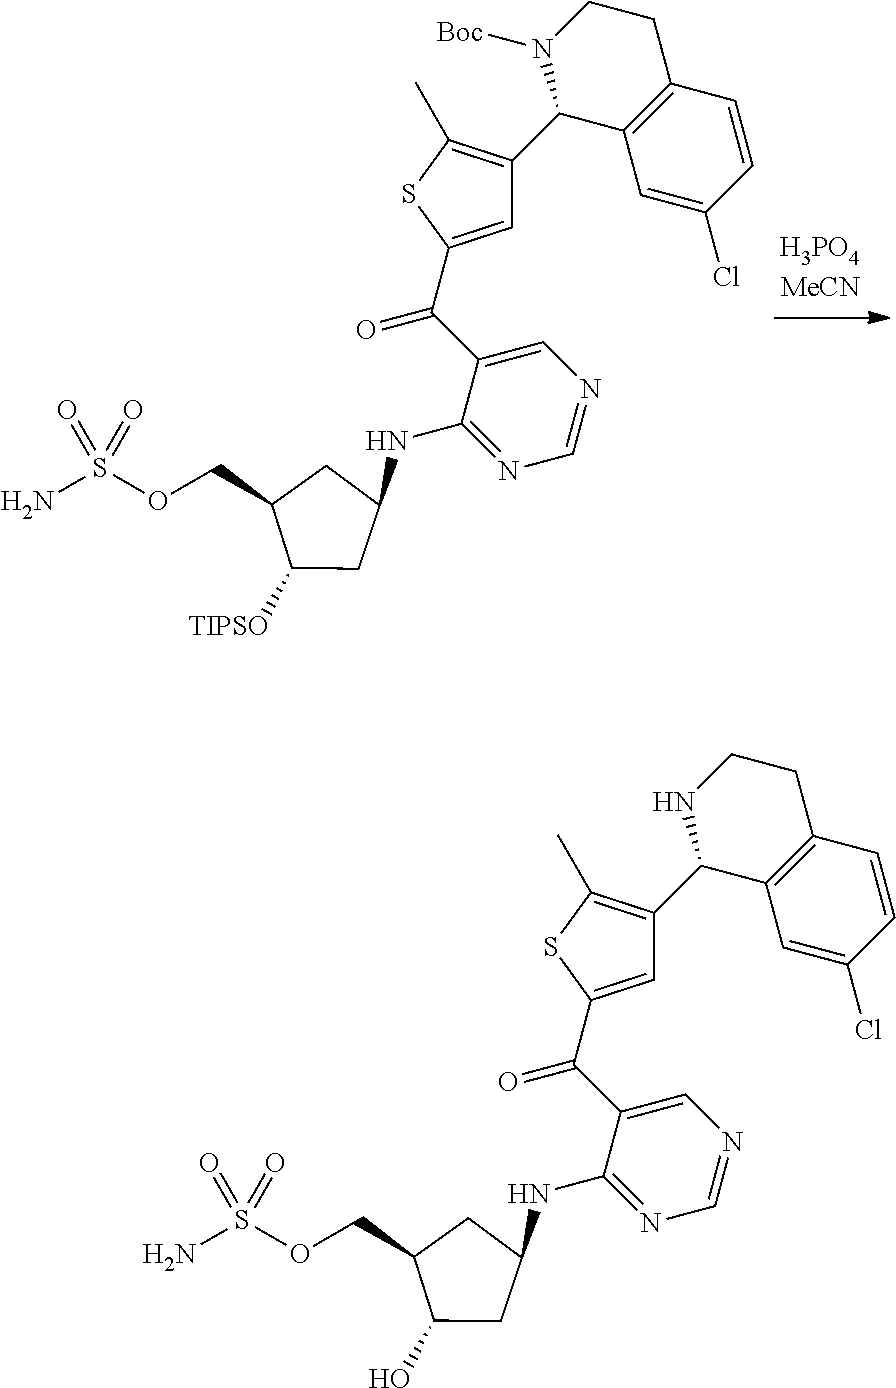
C1(C2=C(C)SC(C(C3=CN=CN=C3NC3CC(O)C(COS(N)(=O)=O)C3)=O)=C2)C2=C(CCN1)C=CC(Cl)=C2.C1(C2=C(C)SC(C(C3=CN=CN=C3NC3CC([TIPSO])C(COS(N)(=O)=O)C3)=O)=C2)C2=C(CCN1[Boc])C=CC(Cl)=C2
